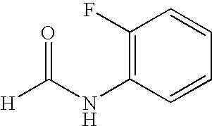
C1(F)=C(NC([H])=O)C=CC=C1
